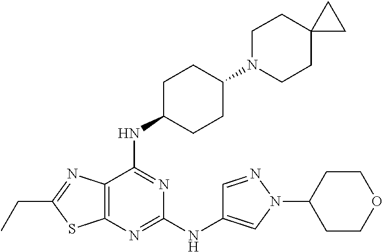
C1(NC2=CN(C3CCOCC3)N=C2)=NC2=C(C(NC3CCC(N4CCC5(CC4)CC5)CC3)=N1)N=C(CC)S2
